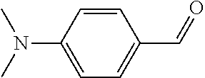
C1=CC(N(C)C)=CC=C1C=O
